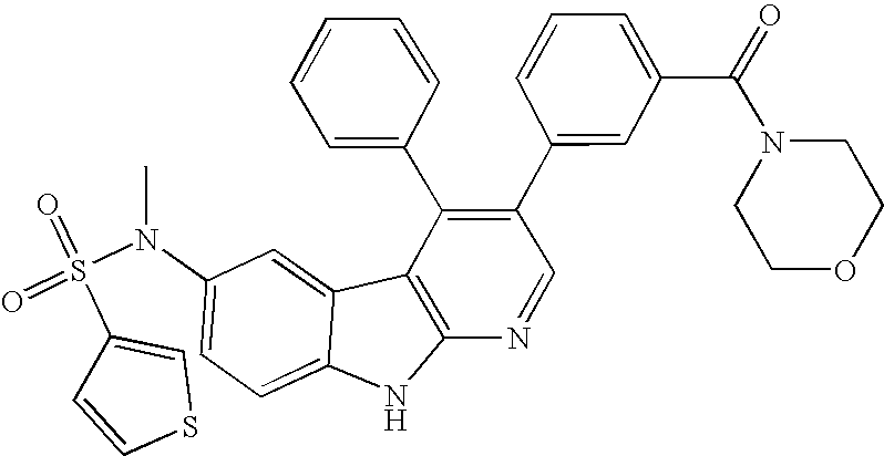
O=S(=O)(C1=CSC=C1)N(C1=CC=C2C(=C1)C1=C(N2)N=CC(C2=CC(C(N3CCOCC3)=O)=CC=C2)=C1C1=CC=CC=C1)C
